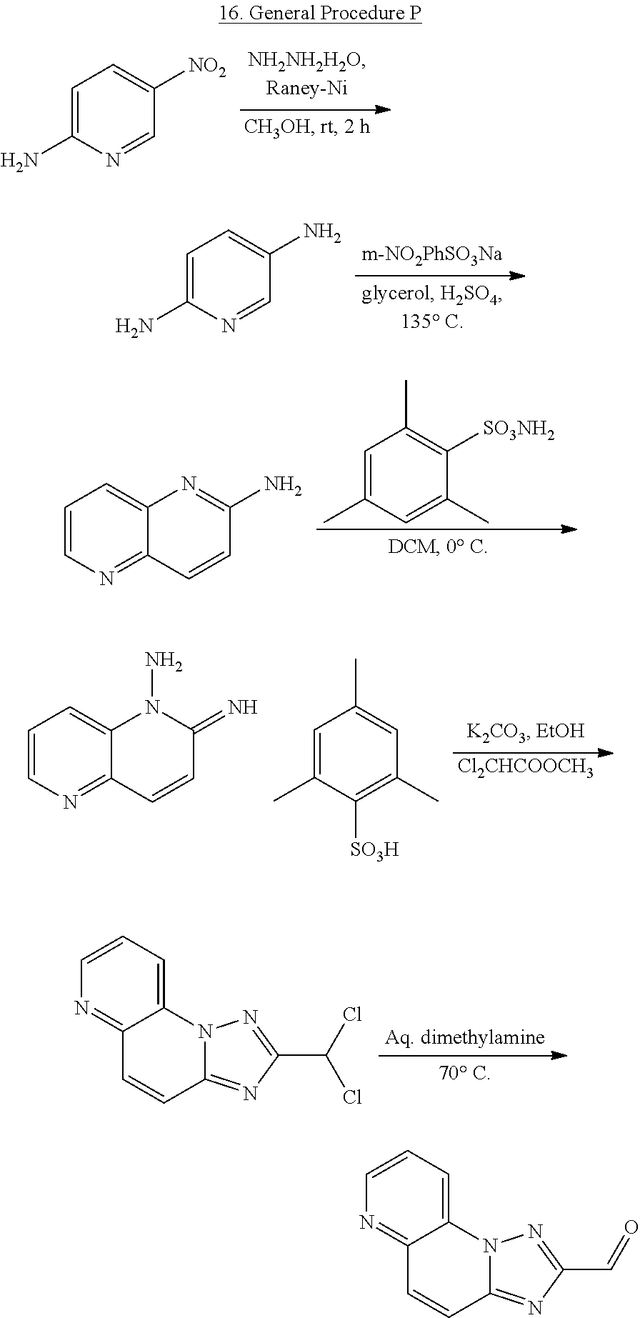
C1=C(N)N=CC([NO2])=C1.C1=C(N)N=CC(N)=C1.C1=CN=C2C(=C1)N=C(N)C=C2.C1=C(C)C=C(C)C([SO3NH2])=C1C.C1=CN=C2C(=C1)N(N)C(=N)C=C2.C1=C(C)C([SO3H])=C(C)C=C1C.[Cl2CHCOOCH3].C12=CC=CN=C1C=CC1=NC(C(Cl)Cl)=NN21.C12=CC=CN=C1C=CC1=NC(C=O)=NN21
